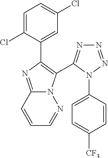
C1=C(Cl)C(C2=C(C3=NN=NN3C3=CC=C([CF3])C=C3)N3C(=N2)C=CC=N3)=CC(Cl)=C1
